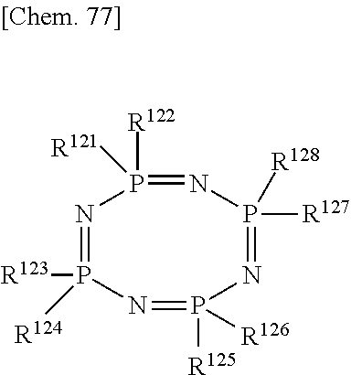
P1([R121])([R122])=NP([R128])([R127])=NP([R125])([R126])=NP([R124])([R123])=N1
